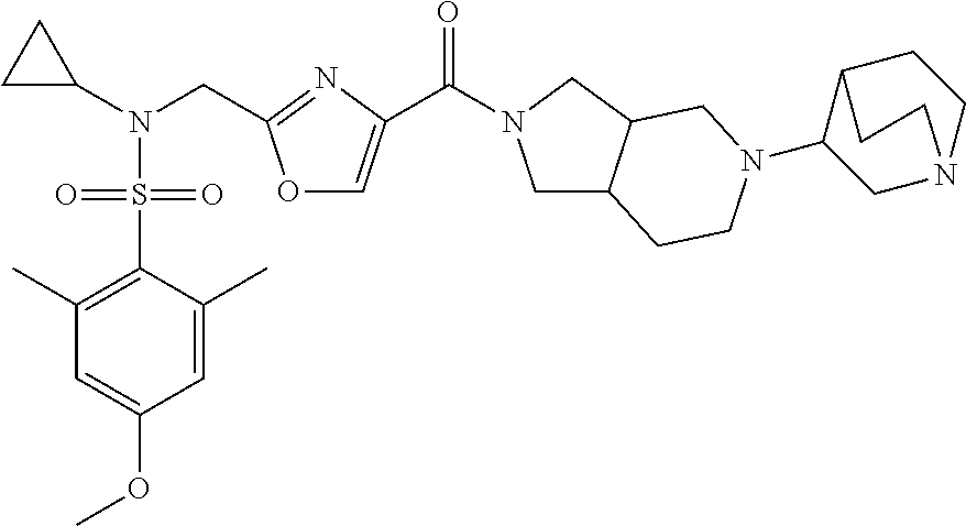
O1C=C(C(=O)N2CC3C(C2)CN(C2CN4CCC2CC4)CC3)N=C1CN(C1CC1)S(C1=C(C)C=C(OC)C=C1C)(=O)=O
